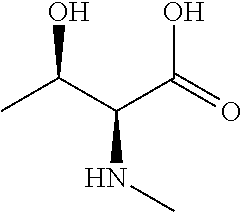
CC(C(C(=O)O)NC)O
